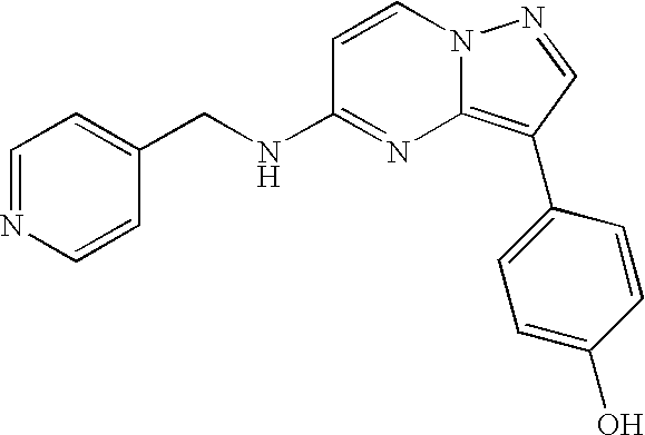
C1=NC=CC(CNC2=NC3=C(C4=CC=C(O)C=C4)C=NN3C=C2)=C1
